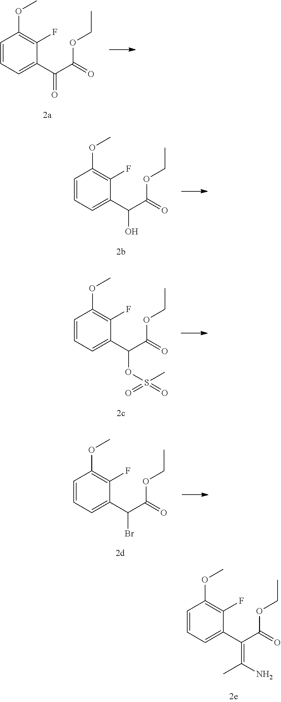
C1=CC=C(C(C(OCC)=O)=C(N)C)C(F)=C1OC.C1=CC=C(C(C(OCC)=O)=O)C(F)=C1OC.C1=CC=C(C(C(OCC)=O)O)C(F)=C1OC.C1=CC=C(C(C(OCC)=O)OS(C)(=O)=O)C(F)=C1OC.C1=CC=C(C(C(OCC)=O)Br)C(F)=C1OC
